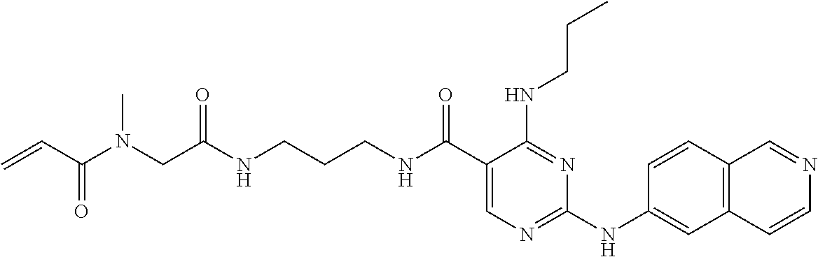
C1(C(NCCCNC(CN(C(C=C)=O)C)=O)=O)=CN=C(NC2=CC3=C(C=C2)C=NC=C3)N=C1NCCC
